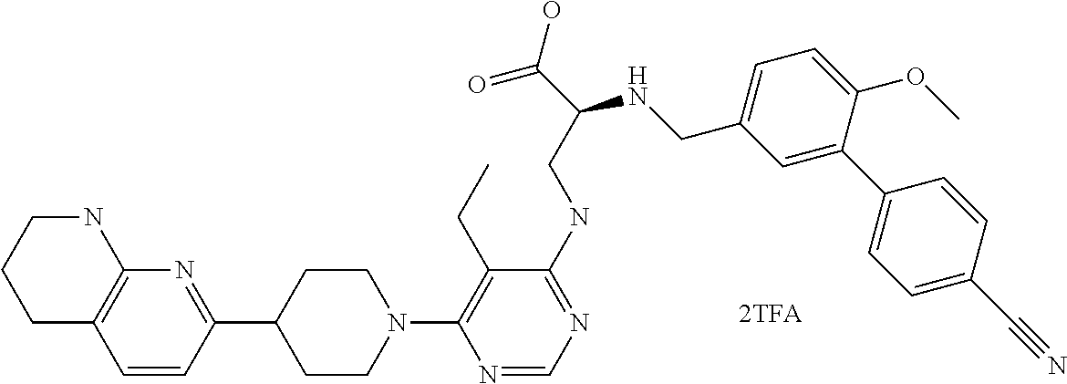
C1C2=C(NCC1)N=C(C1CCN(C3=C(CC)C(NCC(C(O)=O)NCC4=CC=C(OC)C(C5=CC=C(C#N)C=C5)=C4)=NC=N3)CC1)C=C2
